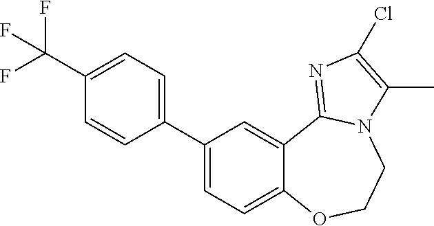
C1=CC(C2=CC=C3C(=C2)C2=NC(Cl)=C(C)N2CCO3)=CC=C1C(F)(F)F
